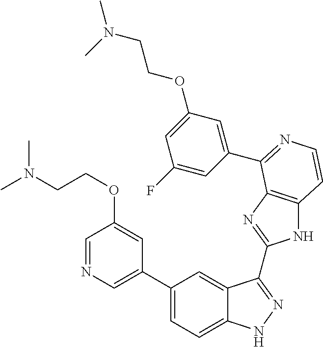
C1(C2=CN=CC(OCCN(C)C)=C2)=CC=C2C(=C1)C(C1=NC3=C(N1)C=CN=C3C1=CC(OCCN(C)C)=CC(F)=C1)=NN2
